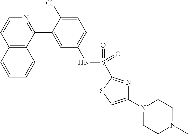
C12=C(C(C3=CC(NS(C4=NC(N5CCN(C)CC5)=CS4)(=O)=O)=CC=C3Cl)=NC=C1)C=CC=C2
